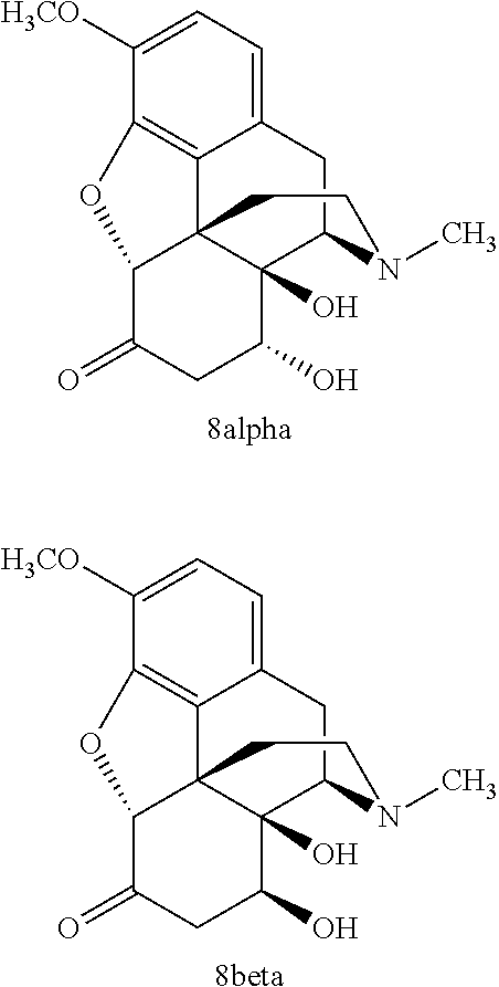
C12=CC=C([H3CO])C3=C1C14C(O)(C(C2)N(C)CC1)C(O)CC(=O)C4O3.[8alpha].C12=CC=C([H3CO])C3=C1C14C(O)(C(C2)N(C)CC1)C(O)CC(=O)C4O3.[8beta]
